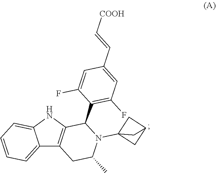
C12=CC=CC=C1NC1=C2CC(C)N(C23CC(C2)C3)C1C1=C(F)C=C(C=C[COOH])C=C1F
